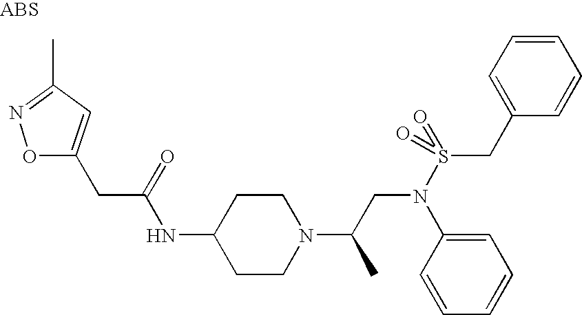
O1C(CC(NC2CCN(C(CN(S(CC3=CC=CC=C3)(=O)=O)C3=CC=CC=C3)C)CC2)=O)=CC(C)=N1
